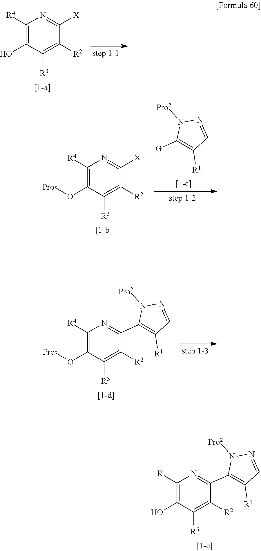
C1([R2])=C([R3])C(O)=C([R4])N=C1[X].C1([G])=C([R1])C=NN1[Pro2].C1([R2])=C([R3])C(O[Pro1])=C([R4])N=C1[X].C1([R2])=C([R3])C(O[Pro1])=C([R4])N=C1C1=C([R1])C=NN1[Pro2].C1([R2])=C([R3])C(O)=C([R4])N=C1C1=C([R1])C=NN1[Pro2]
